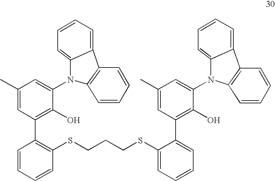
C1(SCCCSC2=CC=CC=C2C2=C(O)C(N3C4=CC=CC=C4C4=C3C=CC=C4)=CC(C)=C2)=C(C2=C(O)C(N3C4=CC=CC=C4C4=C3C=CC=C4)=CC(C)=C2)C=CC=C1
